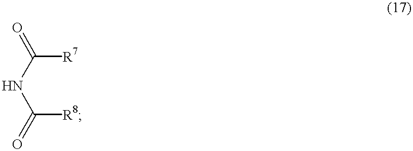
C(NC([R8])=O)([R7])=O
